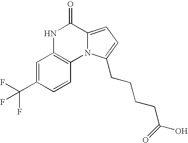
C1=C(C(F)(F)F)C=CC2=C1NC(=O)C1=CC=C(CCCCC(O)=O)N21
